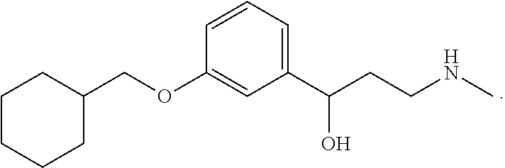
C1(C(CCNC)O)=CC=CC(OCC2CCCCC2)=C1
